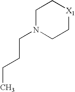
C1N(CCCC)CC[X1]C1
